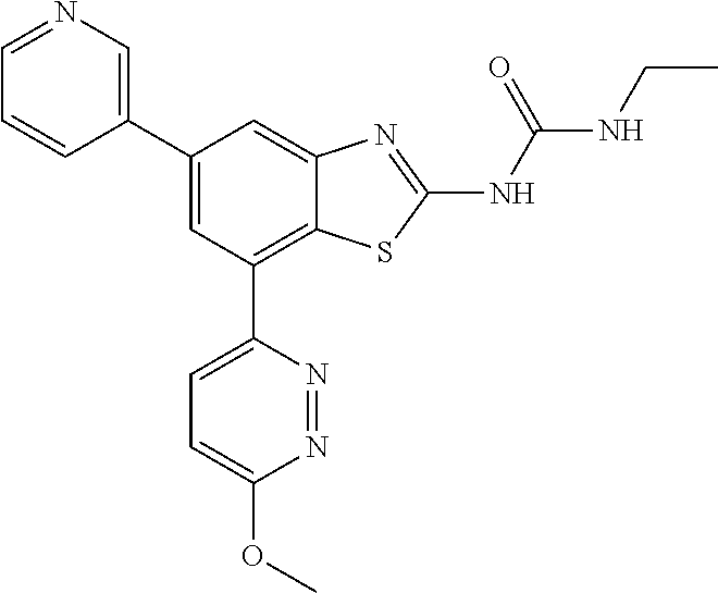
C1(C2=CN=CC=C2)=CC(C2=CC=C(OC)N=N2)=C2C(=C1)N=C(NC(=O)NCC)S2
